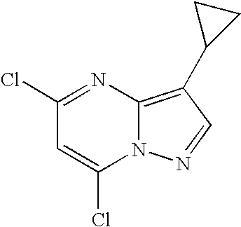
C1(Cl)=NC2=C(C3CC3)C=NN2C(Cl)=C1
